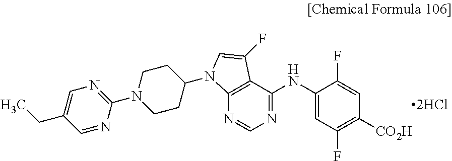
N1=C(NC2=CC(F)=C([CO2H])C=C2F)C2=C(N=C1)N(C1CCN(C3=NC=C(CC)C=N3)CC1)C=C2F
